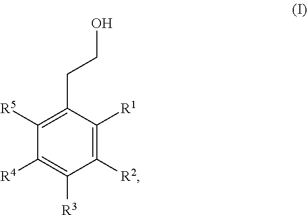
C1([R2])=C([R1])C(CCO)=C([R5])C([R4])=C1[R3]
